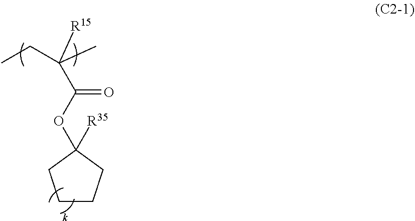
CCC(C)([R15])C(OC1([R35])CCCC1)=O
